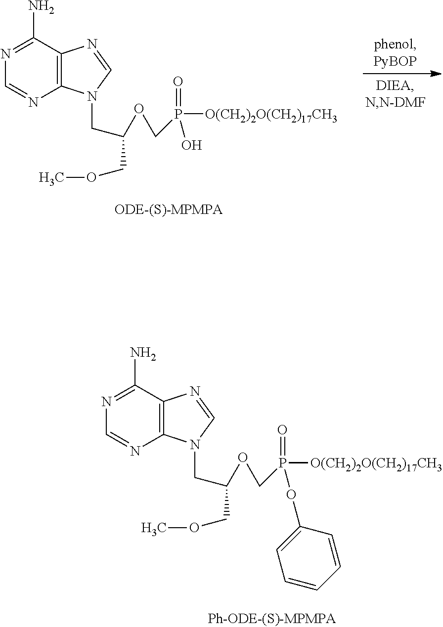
N1=C(N)C2=C(N=C1)N(CC(OCP(=O)(O)[O(CH2)2O(CH2)17CH3])COC)C=N2.N1=C(N)C2=C(N=C1)N(CC(OCP(=O)(OC1=CC=CC=C1)[O(CH2)2O(CH2)17CH3])COC)C=N2
